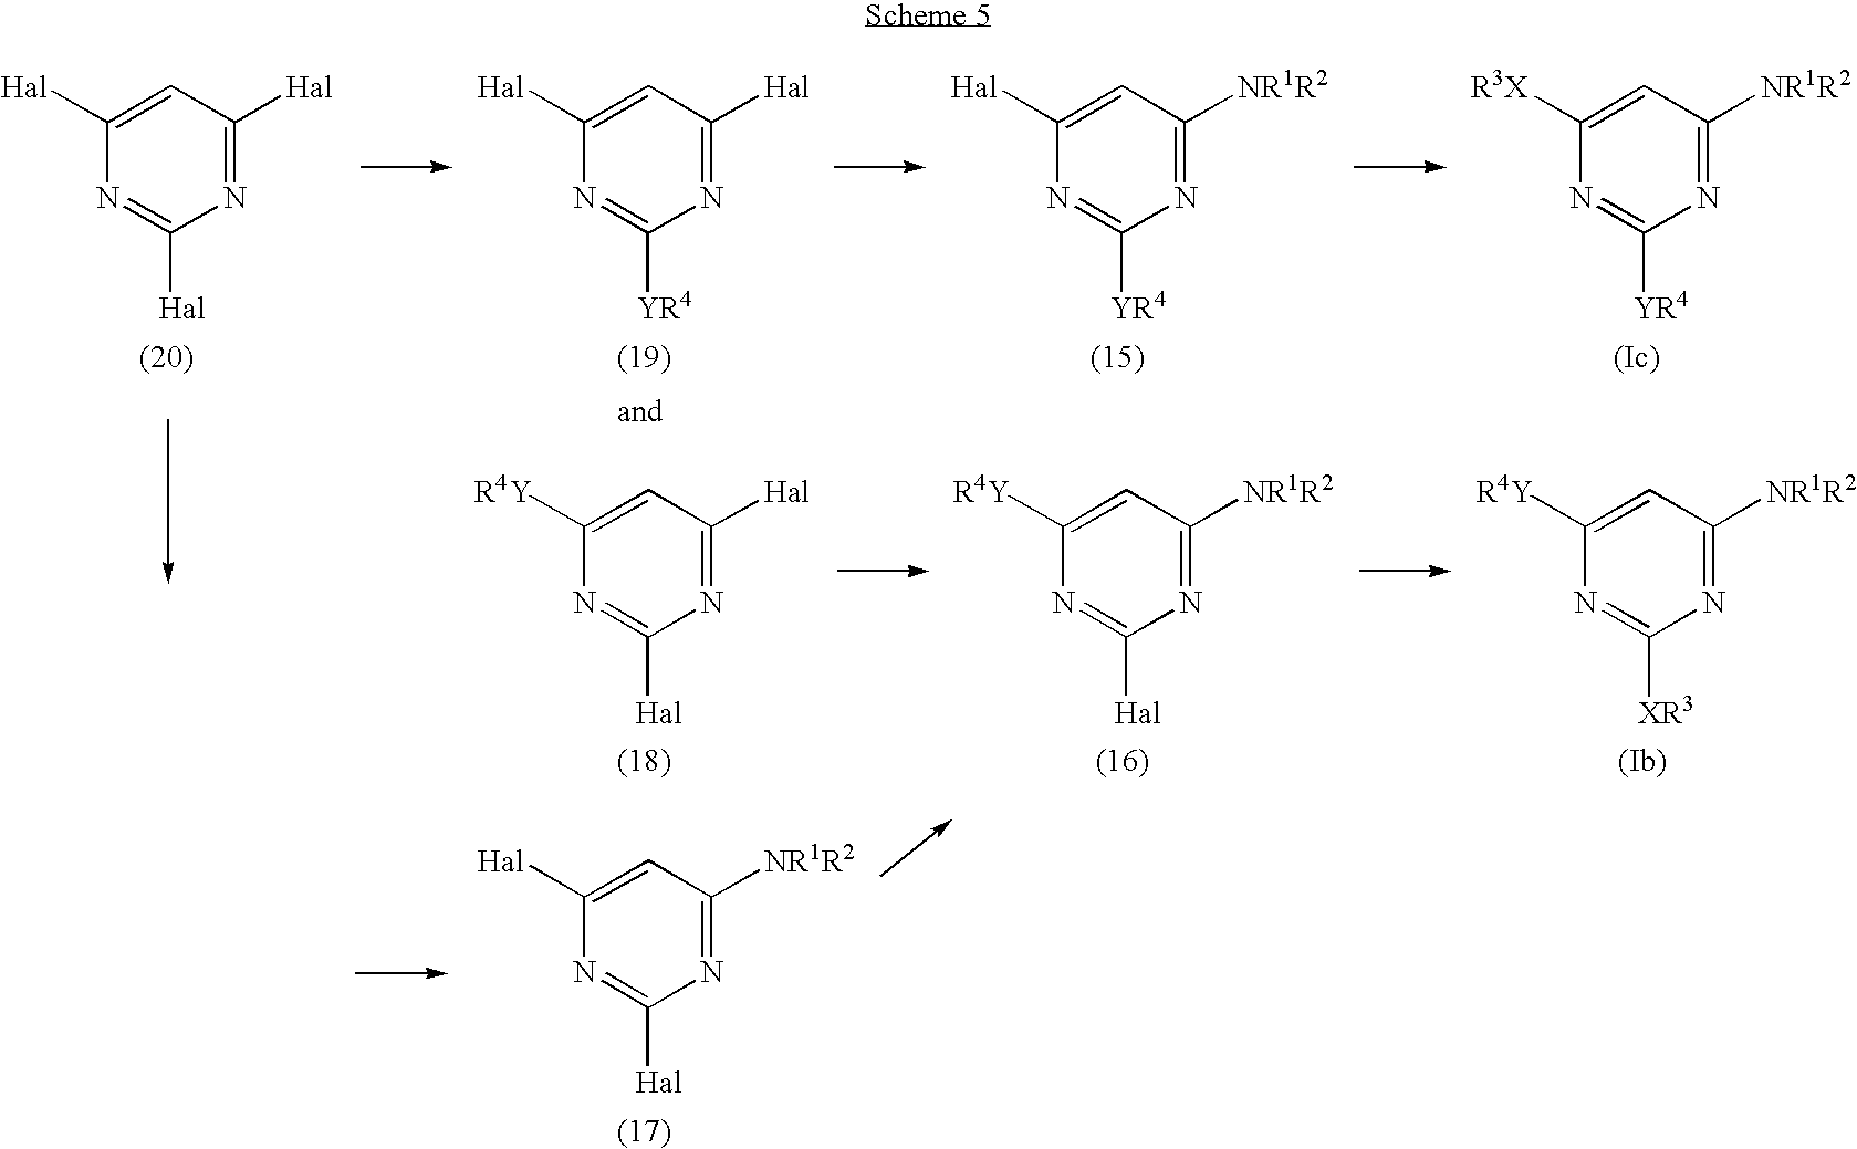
N1=C([NR1R2])C=C([Hal])N=C1[Hal].N1=C([Hal])C=C([Hal])N=C1[Hal].N1=C([Hal])C=C([Hal])N=C1[YR4].N1=C([NR1R2])C=C([Hal])N=C1[YR4].N1=C([NR1R2])C=C([R3X])N=C1[YR4].N1=C([Hal])C=C([R4Y])N=C1[Hal].N1=C([NR1R2])C=C([R4Y])N=C1[Hal].N1=C([NR1R2])C=C([R4Y])N=C1[XR3]
